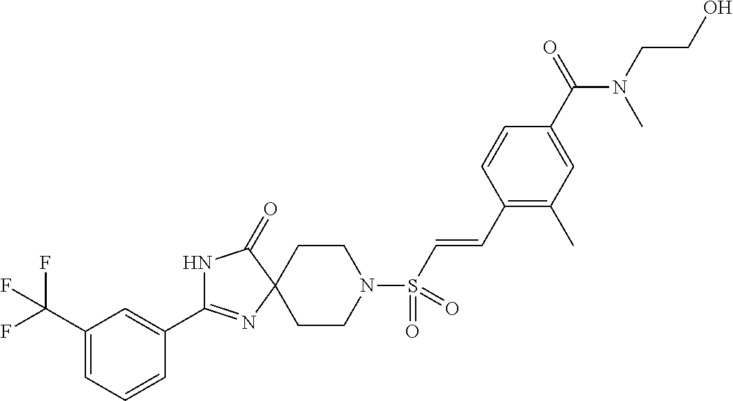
C1(C(F)(F)F)=CC=CC(C2=NC3(C(=O)N2)CCN(S(C=CC2=C(C)C=C(C(N(CCO)C)=O)C=C2)(=O)=O)CC3)=C1
